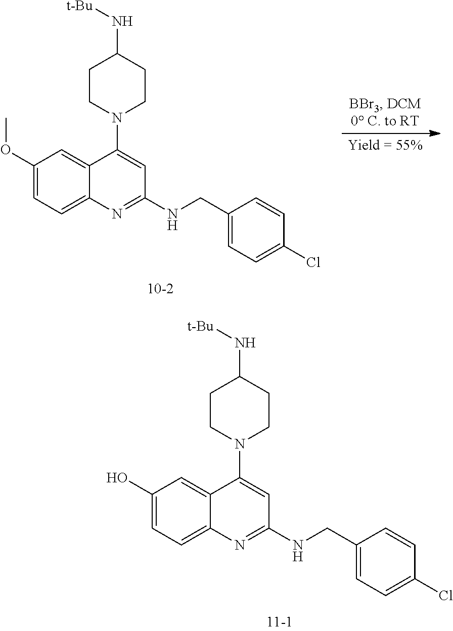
C1(O)=CC=C2C(=C1)C(N1CCC(N[t-Bu])CC1)=CC(NCC1=CC=C(Cl)C=C1)=N2.C1=C(OC)C=C2C(=C1)N=C(NCC1=CC=C(Cl)C=C1)C=C2N1CCC(N[t-Bu])CC1
